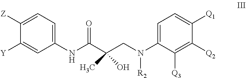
C1([Y])=CC(NC(C(CN(C2=CC=C([Q1])C([Q2])=C2[Q3])[R2])(C)O)=O)=CC=C1[Z]
